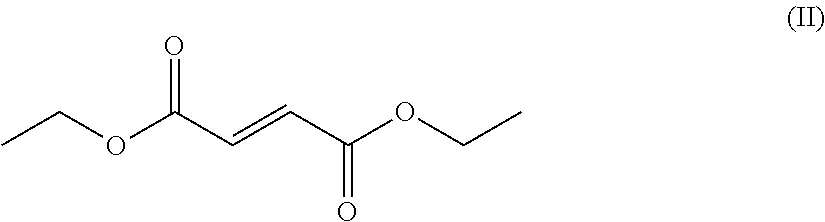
CCOC(C=CC(OCC)=O)=O
